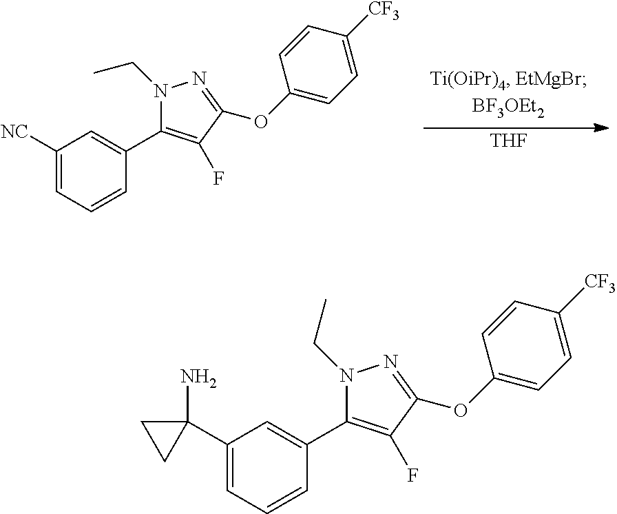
[THF].C1([NC])=CC=CC(C2=C(F)C(OC3=CC=C([CF3])C=C3)=NN2CC)=C1.C1(C2(N)CC2)=CC=CC(C2=C(F)C(OC3=CC=C([CF3])C=C3)=NN2CC)=C1
